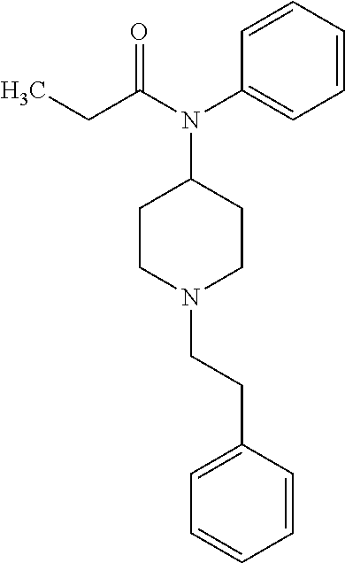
C(C(N(C1=CC=CC=C1)C1CCN(CCC2=CC=CC=C2)CC1)=O)C
